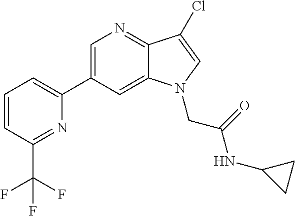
C1(C2=CN=C3C(=C2)N(CC(NC2CC2)=O)C=C3Cl)=CC=CC(C(F)(F)F)=N1
